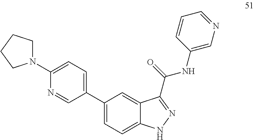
C1(C2=CC=C(N3CCCC3)N=C2)=CC=C2C(=C1)C(C(NC1=CN=CC=C1)=O)=NN2
